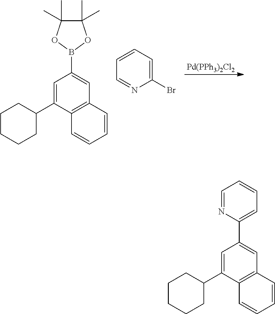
[Pd(PPh3)2Cl2].C1(C)(C)C(C)(C)OB(C2=CC3=C(C(C4CCCCC4)=C2)C=CC=C3)O1.C1=CC=C(Br)N=C1.C1(C2=CC=CC=N2)=CC2=C(C(C3CCCCC3)=C1)C=CC=C2
